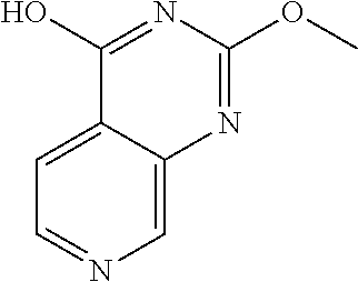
C1=NC=C2C(=C1)C(O)=NC(OC)=N2
